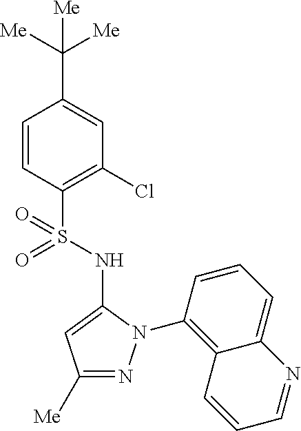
C1(C([Me])([Me])[Me])=CC(Cl)=C(S(=O)(=O)NC2=CC([Me])=NN2C2=C3C(=CC=C2)N=CC=C3)C=C1
